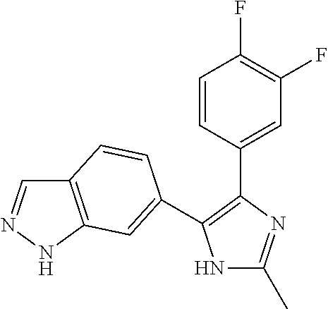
N1C(C)=NC(C2=CC(F)=C(F)C=C2)=C1C1=CC2=C(C=NN2)C=C1
